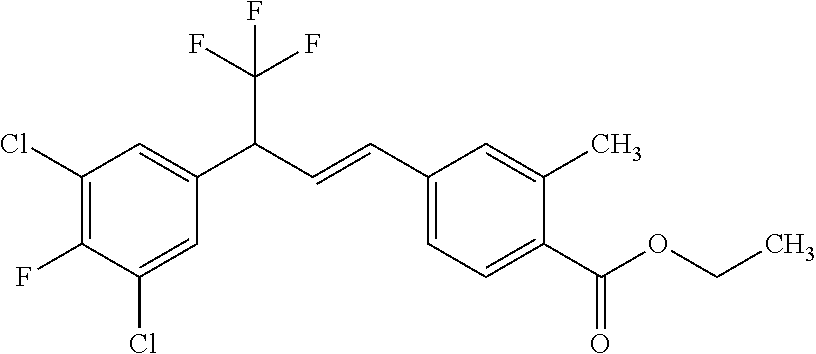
C1(Cl)=C(F)C(Cl)=CC(C(C=CC2=CC=C(C(OCC)=O)C(C)=C2)C(F)(F)F)=C1
